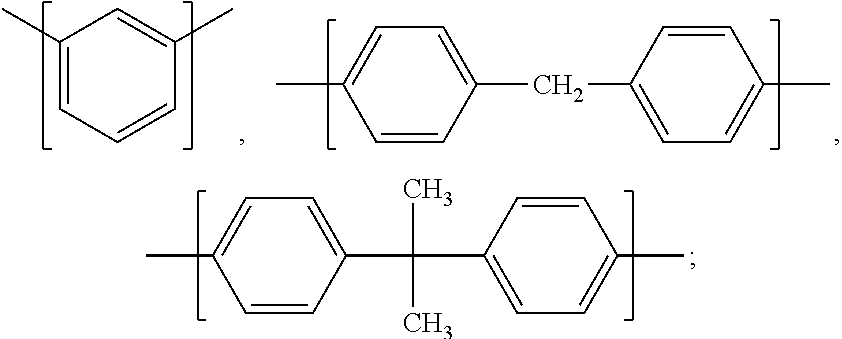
C1(C(C2=CC=C(C)C=C2)(C)C)=CC=C(C)C=C1.C1(CC2=CC=C(C)C=C2)=CC=C(C)C=C1.C1(C)=CC=CC(C)=C1
